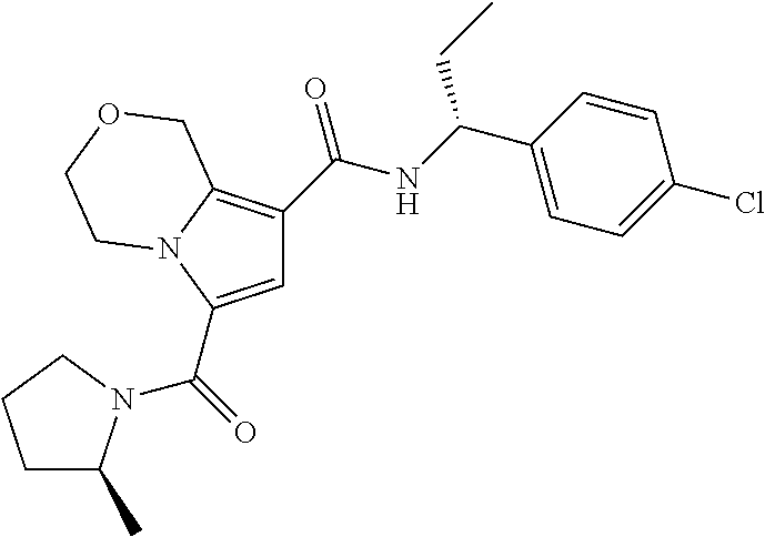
C1=C(C(=O)N2C(C)CCC2)N2C(=C1C(=O)NC(C1=CC=C(Cl)C=C1)CC)COCC2
